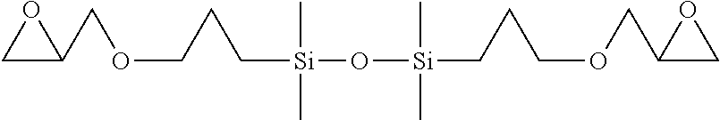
C1C(COCCC[Si](O[Si](C)(C)CCCOCC2CO2)(C)C)O1
